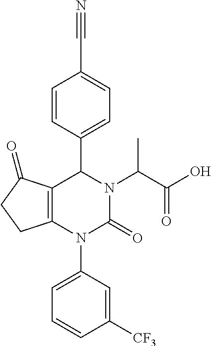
C12=C(N(C3=CC=CC([CF3])=C3)C(=O)N(C(C(O)=O)C)C1C1=CC=C(C#N)C=C1)CCC2=O
